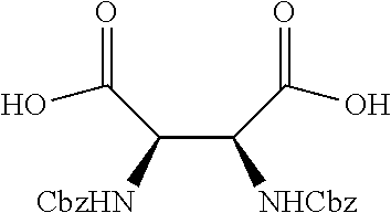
C(C(C(O)=O)[NHCbz])(C(O)=O)[CbzHN]
